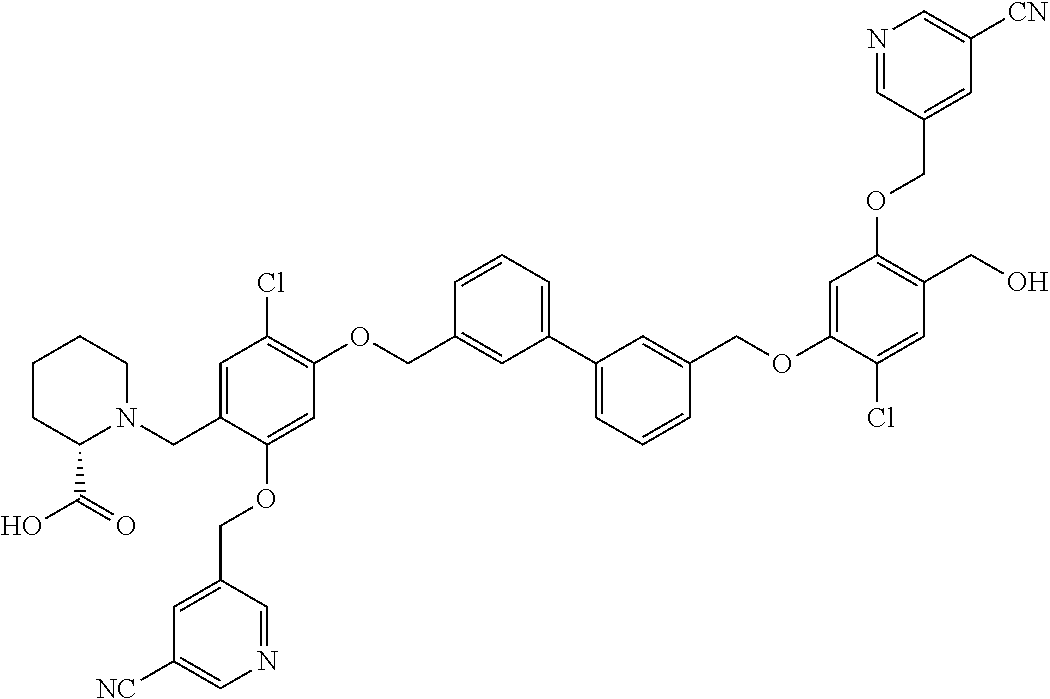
C1CC(C(=O)O)N(CC2=CC(Cl)=C(OCC3=CC(C4=CC=CC(COC5=CC(OCC6=CC([CN])=CN=C6)=C(CO)C=C5Cl)=C4)=CC=C3)C=C2OCC2=CC([NC])=CN=C2)CC1
